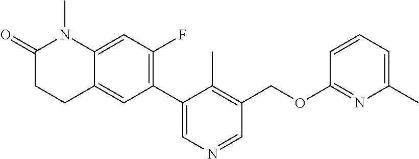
C1(C2=C(F)C=C3C(=C2)CCC(=O)N3C)=CN=CC(COC2=NC(C)=CC=C2)=C1C
